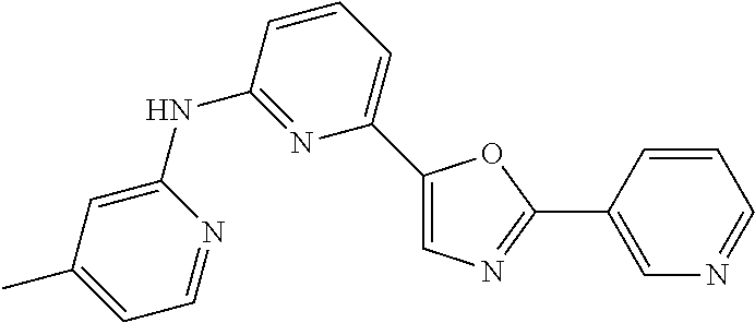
C1=C(C)C=C(NC2=NC(C3=CN=C(C4=CN=CC=C4)O3)=CC=C2)N=C1
